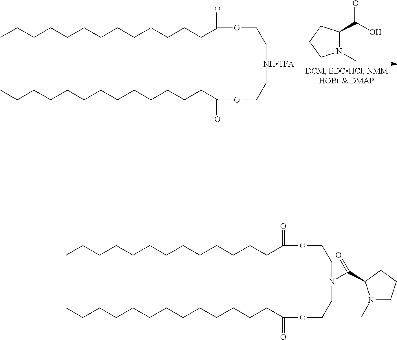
CCCCCCCCCCCCCC(OCC[NHTFA]CCOC(CCCCCCCCCCCCC)=O)=O.N1(C)C(C(O)=O)CCC1.CCCCCCCCCCCCCC(OCCN(CCOC(CCCCCCCCCCCCC)=O)C(=O)C1N(C)CCC1)=O
